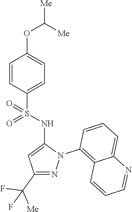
C1=CC(S(NC2=CC(C(F)(F)[Me])=NN2C2=C3C(=CC=C2)N=CC=C3)(=O)=O)=CC=C1OC([Me])[Me]
